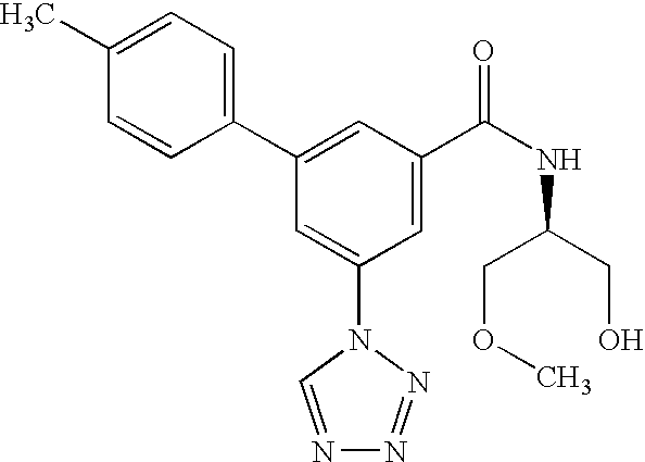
C1(C2=CC(C(NC(CO)COC)=O)=CC(N3C=NN=N3)=C2)=CC=C(C)C=C1
